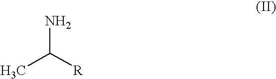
NC([R])C
